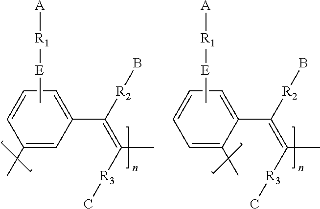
C[E][R1][A].C1=CC=C(C(=C([R3]C)C)[R2]B)C=C1C.C[E][R1][A].C1=CC=C(C(=C([R3]C)C)[R2]B)C(C)=C1
